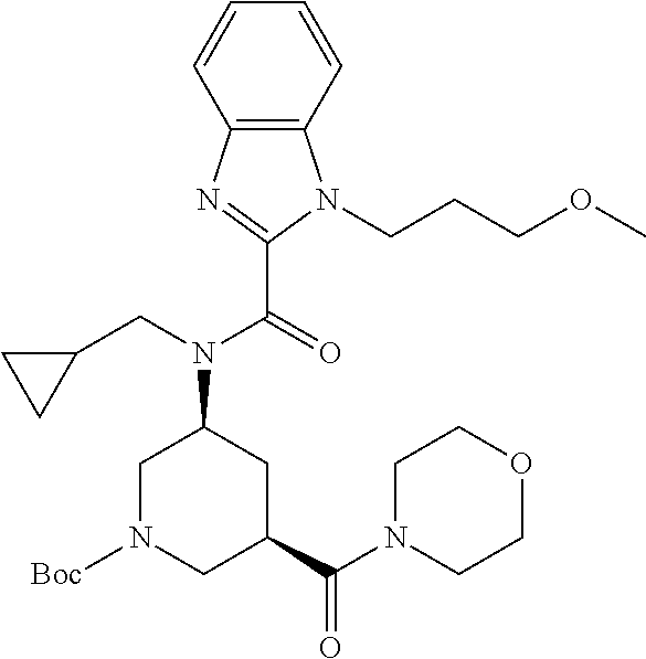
C1=CC=CC2=C1N(CCCOC)C(C(=O)N(CC1CC1)C1CN([Boc])CC(C(N3CCOCC3)=O)C1)=N2
